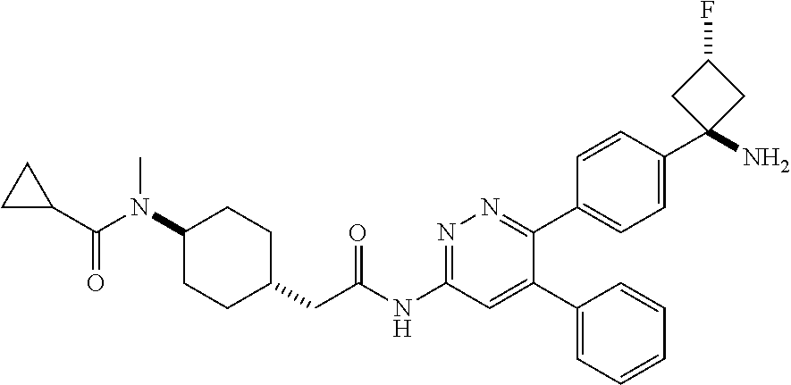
N1=C(NC(CC2CCC(N(C(C3CC3)=O)C)CC2)=O)C=C(C2=CC=CC=C2)C(C2=CC=C(C3(N)CC(F)C3)C=C2)=N1
